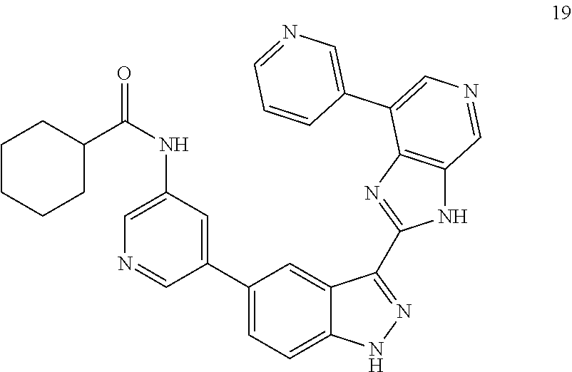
C1(C2=CC=C3C(=C2)C(C2=NC4=C(N2)C=NC=C4C2=CN=CC=C2)=NN3)=CC(NC(C2CCCCC2)=O)=CN=C1
